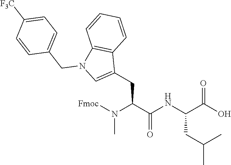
[Fmoc]N(C(C(NC(C(O)=O)CC(C)C)=O)CC1=CN(CC2=CC=C([F3C])C=C2)C2=C1C=CC=C2)C
